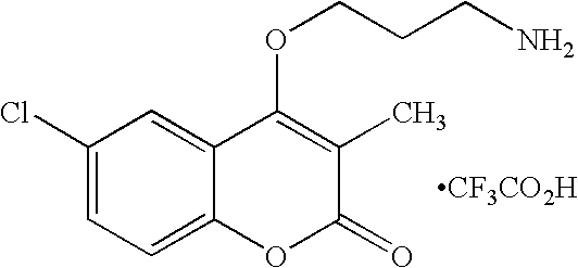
C1(Cl)=CC=C2C(=C1)C(OCCCN)=C(C)C(=O)O2.[CF3CO2H]
